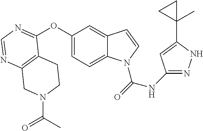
C12=C(N=CN=C1OC1=CC=C3C(=C1)C=CN3C(=O)NC1=NNC(C3(C)CC3)=C1)CN(C(C)=O)CC2
